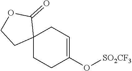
C12(CCC(O[SO2CF3])=CC1)C(=O)OCC2
